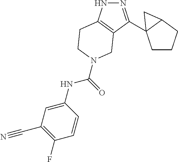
N1=C(C23CCCC2C3)C2=C(N1)CCN(C(NC1=CC(C#N)=C(F)C=C1)=O)C2
